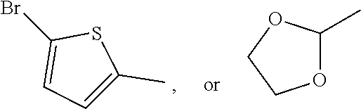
BrC1=CC=C(C)S1.O1C(C)OCC1
